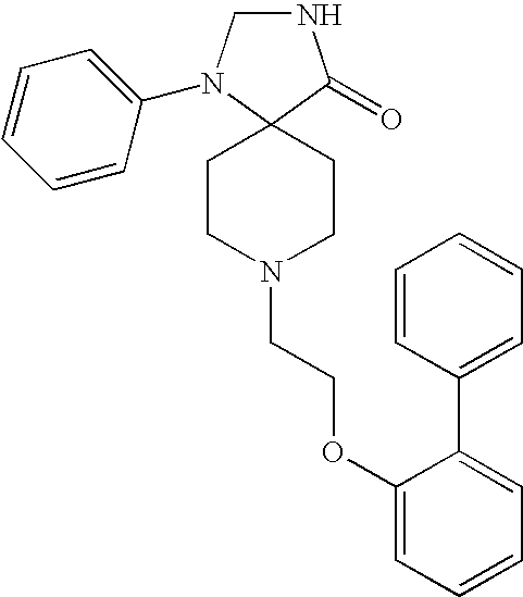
N1CN(C2=CC=CC=C2)C2(C1=O)CCN(CCOC1=CC=CC=C1C1=CC=CC=C1)CC2
